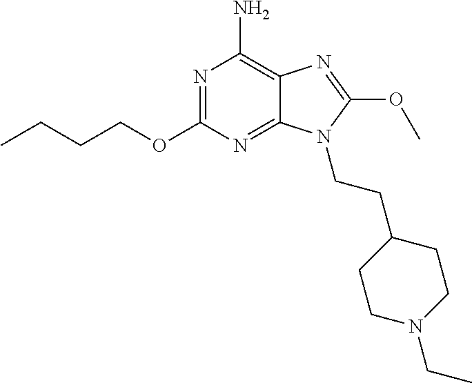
N1=C(OCCCC)N=C2C(=C1N)N=C(OC)N2CCC1CCN(CC)CC1
